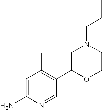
C1=C(N)N=CC(C2OCCN(CCC)C2)=C1C
